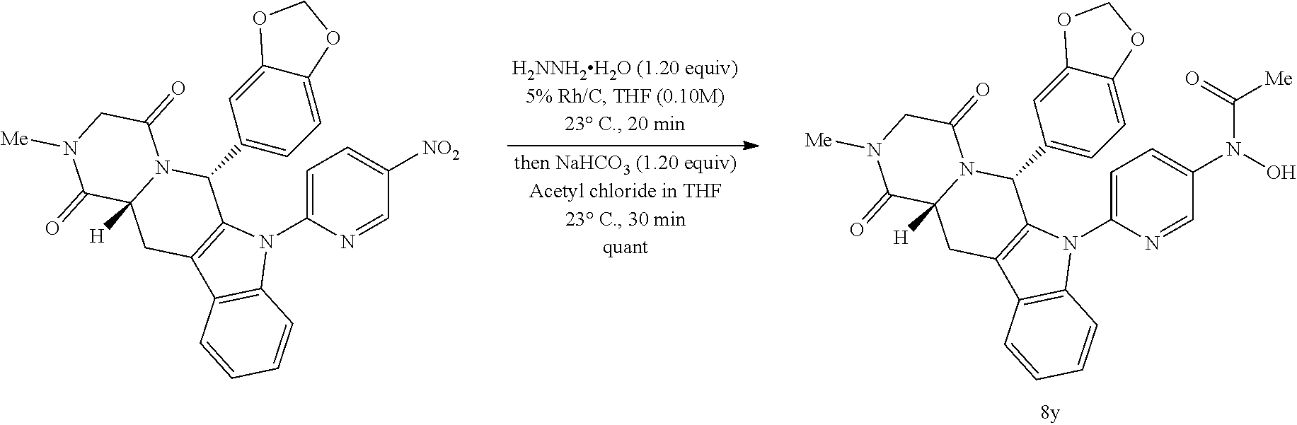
C1=C(N2C3=C(C4=C2C=CC=C4)CC2([H])N(C3C3=CC=C4C(=C3)OCO4)C(=O)CN([Me])C2=O)N=CC(N(O)C([Me])=O)=C1.C1=C(N2C3=C(C4=C2C=CC=C4)CC2([H])N(C3C3=CC=C4C(=C3)OCO4)C(=O)CN([Me])C2=O)N=CC([NO2])=C1
